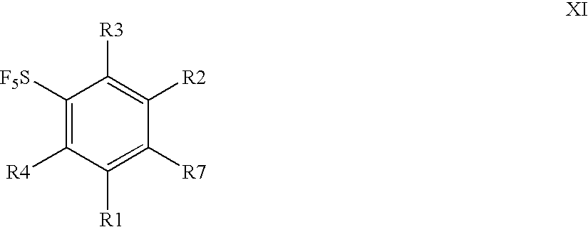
C1([F5S])=C([R4])C([R1])=C([R7])C([R2])=C1[R3]
